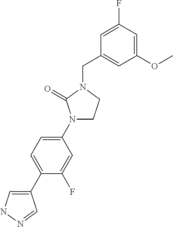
C1(C2=CC=C(N3CCN(CC4=CC(OC)=CC(F)=C4)C3=O)C=C2F)=CNN=C1
